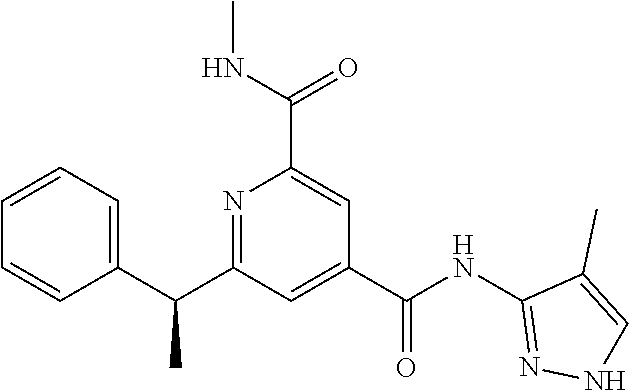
C1=CC=C(C(C2=NC(C(NC)=O)=CC(C(NC3=NNC=C3C)=O)=C2)C)C=C1
